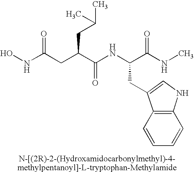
N(C(CC(C(NC(C(NC)=O)CC1=CNC2=C1C=CC=C2)=O)CC(C)C)=O)O
